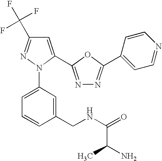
C1=C(C2=NN=C(C3=CC=NC=C3)O2)N(C2=CC=CC(CNC(=O)C(N)C)=C2)N=C1C(F)(F)F
